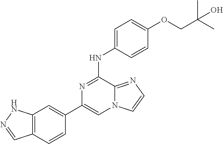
C1(C2=CC3=C(C=C2)C=NN3)=CN2C(=NC=C2)C(NC2=CC=C(OCC(C)(C)O)C=C2)=N1
